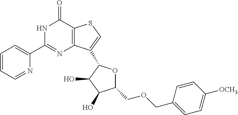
N1C(C2=CC=CC=N2)=NC2=C(C1=O)SC=C2C1OC(COCC2=CC=C([OCH3])C=C2)C(O)C1O
